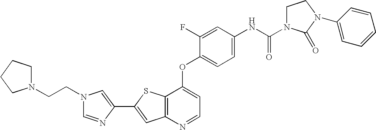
C12=C(SC(C3=CN(CCN4CCCC4)C=N3)=C1)C(OC1=CC=C(NC(=O)N3CCN(C4=CC=CC=C4)C3=O)C=C1F)=CC=N2
